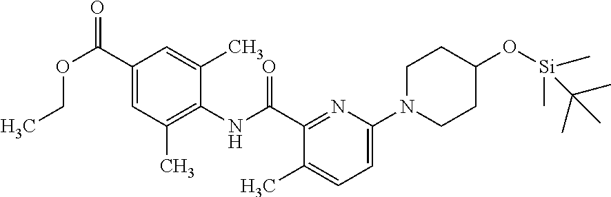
C1CC(O[Si](C)(C)C(C)(C)C)CCN1C1=CC=C(C)C(C(NC2=C(C)C=C(C(OCC)=O)C=C2C)=O)=N1
